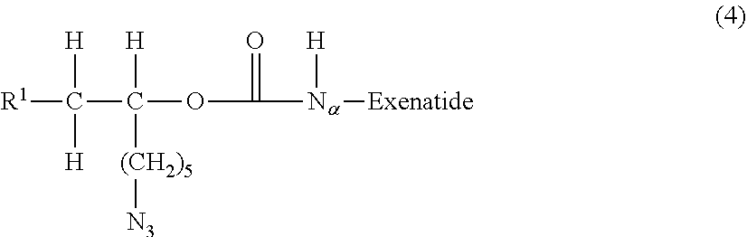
[R1]C([H])([H])C(OC(=O)[Na]([H])[Exenatide])([H])[(CH2)5][N3]
